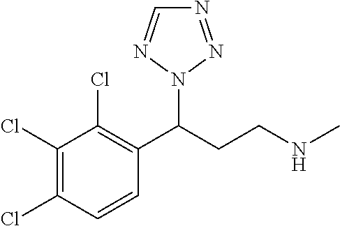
ClC1=C(Cl)C(Cl)=C(C(CCNC)N2N=CN=N2)C=C1
